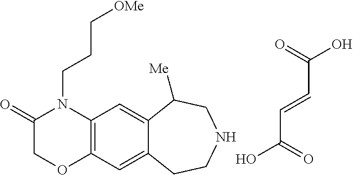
C1(=O)COC2=C(N1CCC[OMe])C=C1C(=C2)CCNCC1[Me].C(O)(=O)C=CC(O)=O
